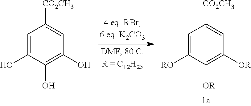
C1=C([RO])C([OR])=C([OR])C=C1[CO2CH3].C1=C(O)C(O)=C(O)C=C1[CO2CH3]
